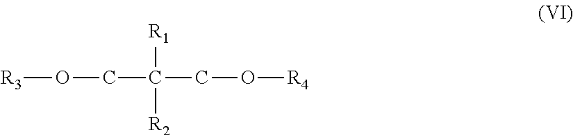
[R3]OCC([R1])([R2])CO[R4]
